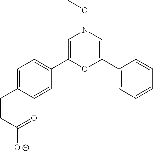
C1=C(C=CC([O-])=O)C=CC(C2=CN(OC)C=C(C3=CC=CC=C3)O2)=C1
